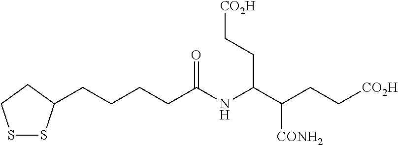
S1SC(CCCCC(NC(C(CC[CO2H])[CONH2])CC[CO2H])=O)CC1
